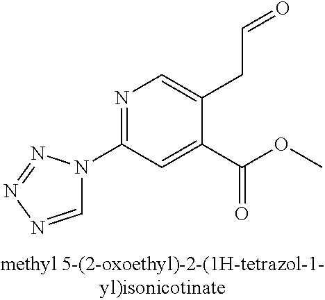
N1=C(N2C=NN=N2)C=C(C(OC)=O)C(CC=O)=C1
